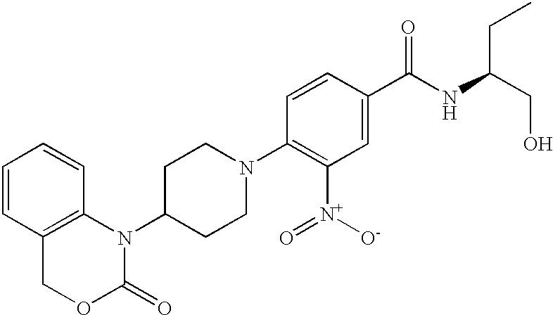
C1=CC2=C(C=C1)N(C1CCN(C3=C([N+](=O)[O-])C=C(C(NC(CO)CC)=O)C=C3)CC1)C(=O)OC2
